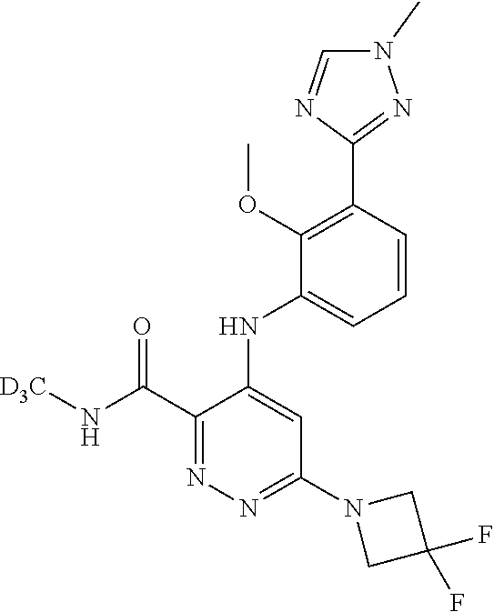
C1(C(N[D3C])=O)=NN=C(N2CC(F)(F)C2)C=C1NC1=CC=CC(C2=NN(C)C=N2)=C1OC
